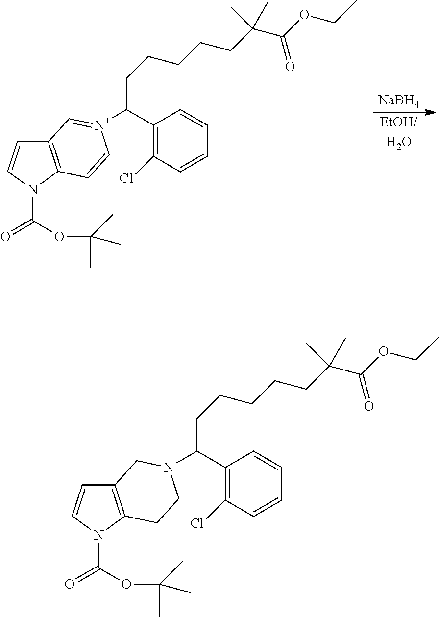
[EtOH/H2O].C12=C(N(C(OC(C)(C)C)=O)C=C1)C=C[N+](C(C1=C(Cl)C=CC=C1)CCCCCC(C(=O)OCC)(C)C)=C2.[NaBH4].C12=C(N(C(OC(C)(C)C)=O)C=C1)CCN(C(C1=C(Cl)C=CC=C1)CCCCCC(C(=O)OCC)(C)C)C2
